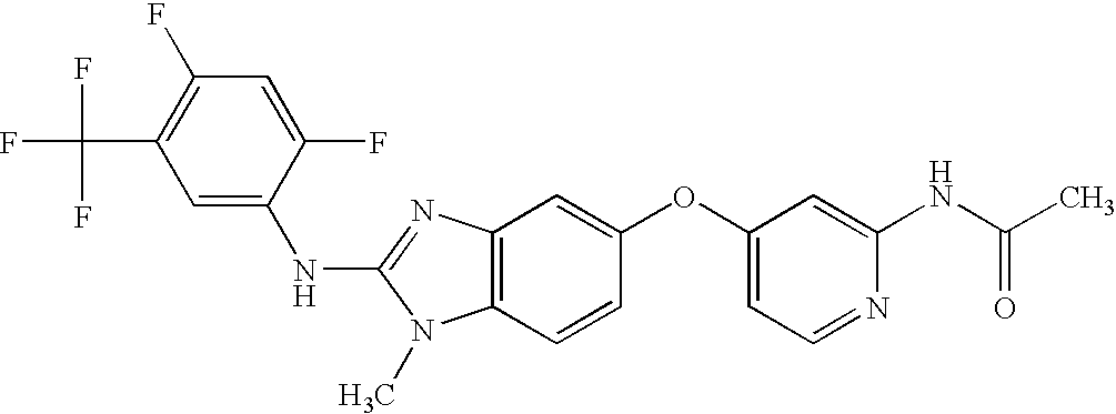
C1=C(F)C(NC2=NC3=C(N2C)C=CC(OC2=CC=NC(NC(C)=O)=C2)=C3)=CC(C(F)(F)F)=C1F
